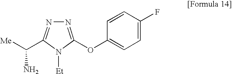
N1=C(OC2=CC=C(F)C=C2)N([Et])C(C([Me])N)=N1
